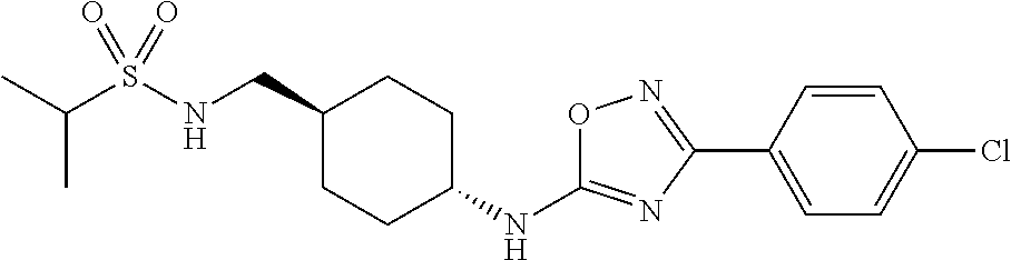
C(S(NCC1CCC(NC2=NC(C3=CC=C(Cl)C=C3)=NO2)CC1)(=O)=O)(C)C
